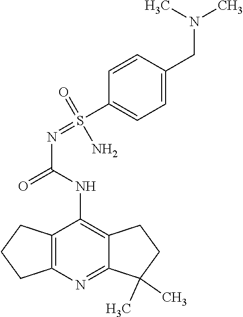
C12=C(N=C3C(=C1NC(=O)N=S(C1=CC=C(CN(C)C)C=C1)(N)=O)CCC3(C)C)CCC2
